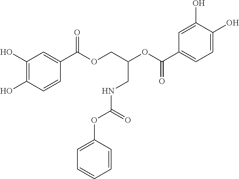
C1(O)=C(O)C=CC(C(OCC(OC(C2=CC=C(O)C(O)=C2)=O)CNC(OC2=CC=CC=C2)=O)=O)=C1
